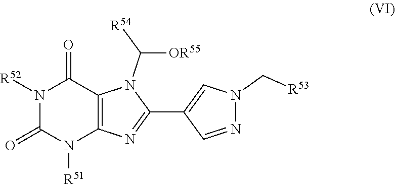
N1([R52])C(=O)N([R51])C2=C(C1=O)N(C([OR55])[R54])C(C1=CN(C[R53])N=C1)=N2
